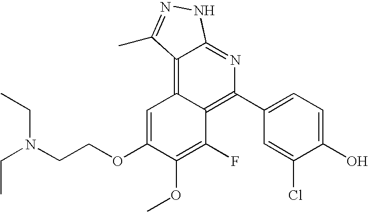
C(N(CC)CCOC1=CC2=C3C(=NC(C4=CC=C(O)C(Cl)=C4)=C2C(F)=C1OC)NN=C3C)C
